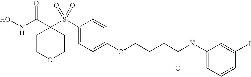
N(C(C1(S(C2=CC=C(OCCCC(NC3=CC=CC(I)=C3)=O)C=C2)(=O)=O)CCOCC1)=O)O
